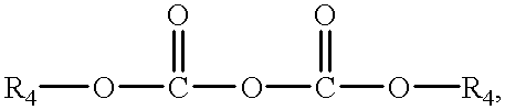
[R4]OC(=O)OC(=O)O[R4]
